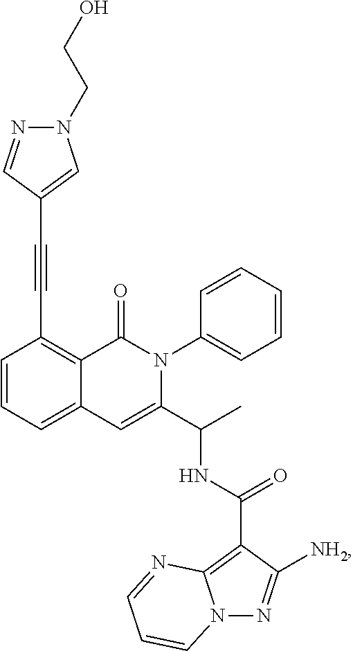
C1=CC=C2C(=C1C#CC1=CN(CCO)N=C1)C(=O)N(C1=CC=CC=C1)C(C(C)NC(C1=C3N(N=C1[NH2])C=CC=N3)=O)=C2
